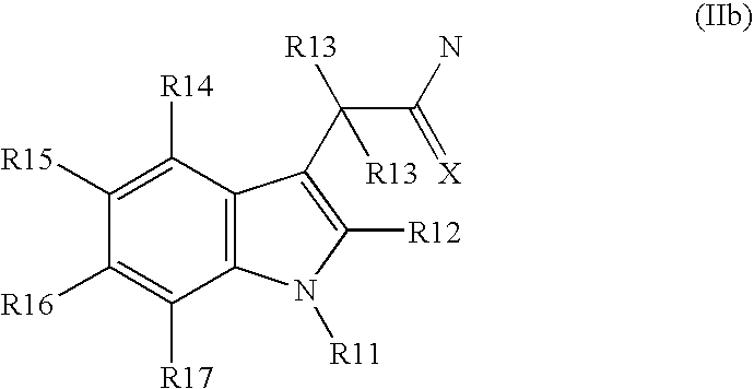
C12=C(C([R14])=C([R15])C([R16])=C1[R17])C(C([R13])(C(N)=[X])[R13])=C([R12])N2[R11]
